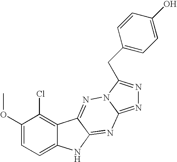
C1(OC)=CC=C2C(=C1Cl)C1=NN3C(=NN=C3CC3=CC=C(O)C=C3)N=C1N2
